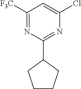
C1CCC(C2=NC(Cl)=CC([F3C])=N2)C1
